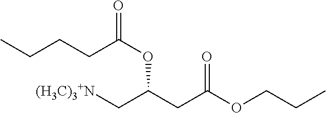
[(H3C)3+N]CC(CC(OCCC)=O)OC(=O)CCCC
